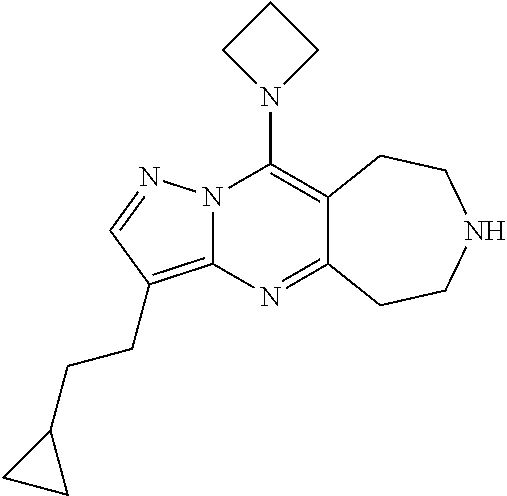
N12C(=C(CCC3CC3)C=N1)N=C1C(=C2N2CCC2)CCNCC1
